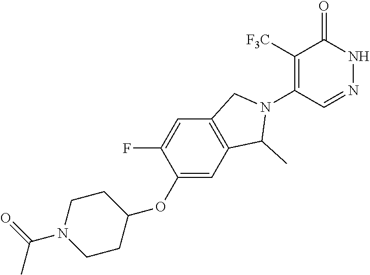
C1([F3C])=C(N2C(C)C3=C(C=C(F)C(OC4CCN(C(=O)C)CC4)=C3)C2)C=NNC1=O
